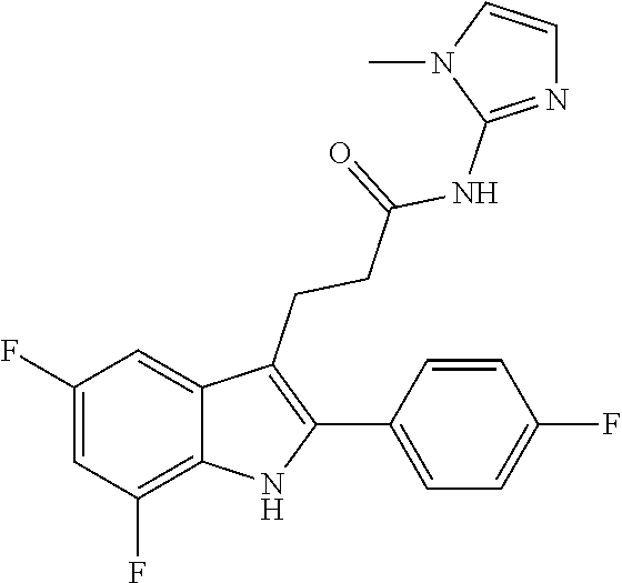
C1(NC(CCC2=C(C3=CC=C(F)C=C3)NC3=C(F)C=C(F)C=C23)=O)=NC=CN1C
